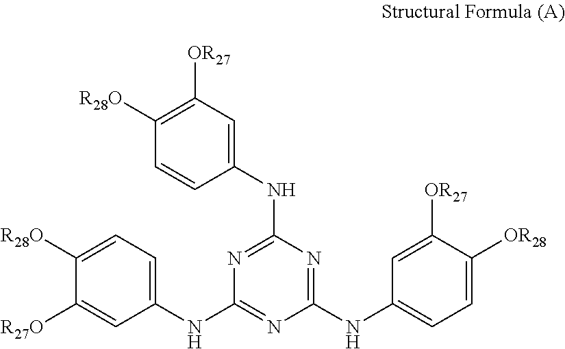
C1([R28O])=C([OR27])C=C(NC2=NC(NC3=CC=C([R28O])C([R27O])=C3)=NC(NC3=CC=C([OR28])C([OR27])=C3)=N2)C=C1
